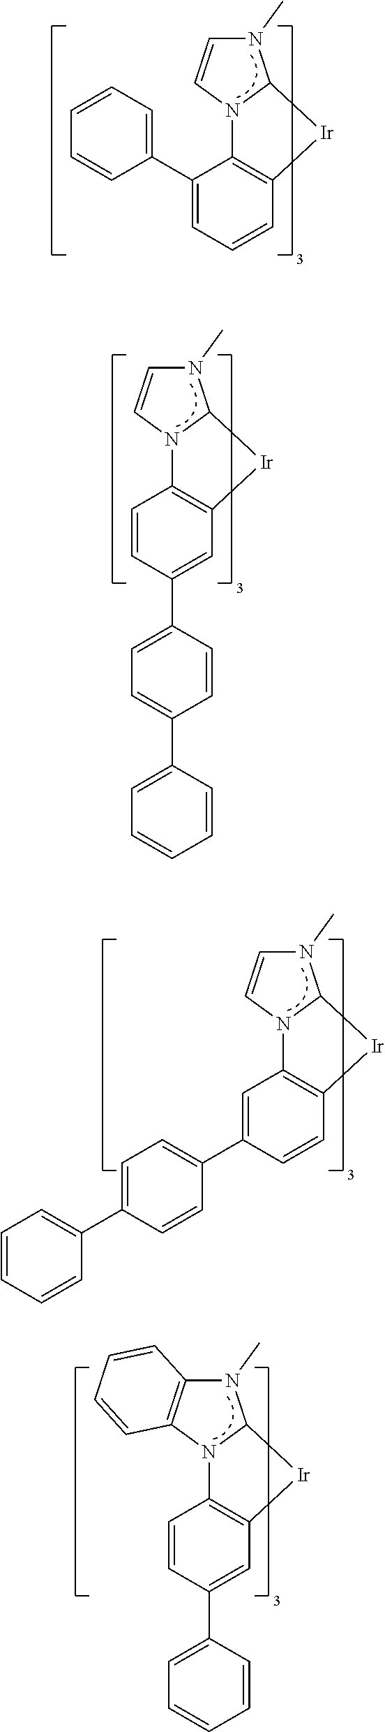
C1=CC(C2=CC=C(C3=CC=CC=C3)C=C2)=CC2=C1N1C(N(C)C=C1)[Ir]2.C1=C(C2=CC=C(C3=CC=CC=C3)C=C2)C=CC2=C1N1C(N(C)C=C1)[Ir]2.C1=CC(C2=CC=CC=C2)=CC2=C1N1C(N(C)C3=C1C=CC=C3)[Ir]2.C1(C2=CC=CC=C2)=CC=CC2=C1N1C(N(C)C=C1)[Ir]2
